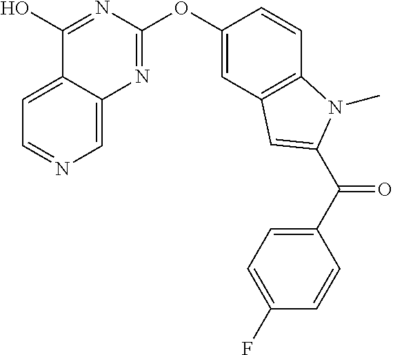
C1=C2C(=CN=C1)N=C(OC1=CC3=C(C=C1)N(C)C(C(C1=CC=C(F)C=C1)=O)=C3)N=C2O
